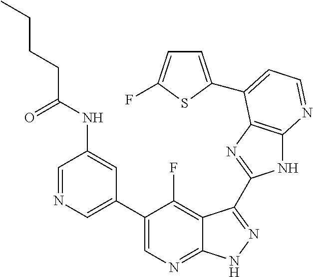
C1=NC=C(C2=CN=C3C(=C2F)C(C2=NC4=C(N2)N=CC=C4C2=CC=C(F)S2)=NN3)C=C1NC(CCCC)=O
